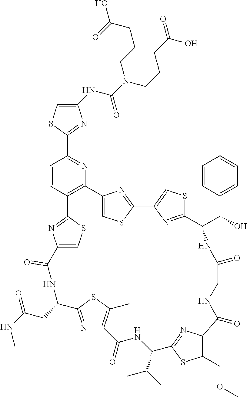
C1(NC(N(CCCC(O)=O)CCCC(O)=O)=O)=CSC(C2=NC3=C(C=C2)C2=NC(=CS2)C(=O)NC(CC(=O)NC)C2=NC(=C(C)S2)C(=O)NC(C(C)C)C2=NC(=C(COC)S2)C(=O)NCC(=O)NC(C(C2=CC=CC=C2)O)C2=NC(=CS2)C2=NC3=CS2)=N1
